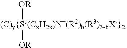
[(C)y{Si(CxH2x)N+(R2)b(R3)3-bX-}2]([OR])[OR]
